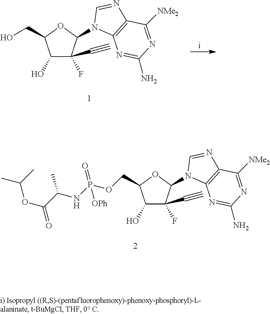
C1(O)C(F)(C#C)C(N2C3=C(N=C2)C([NMe2])=NC(N)=N3)OC1CO.C1(O)C(F)(C#C)C(N2C3=C(N=C2)C([NMe2])=NC(N)=N3)OC1COP(NC(C(OC(C)C)=O)C)(=O)[OPh]
